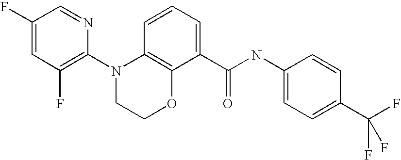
C1(N2CCOC3=C2C=CC=C3C(NC2=CC=C(C(F)(F)F)C=C2)=O)=C(F)C=C(F)C=N1
